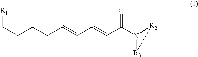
[R1]CCCCC=CC=CC(N1[R2][R3]1)=O
